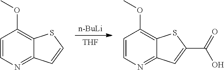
[n-BuLi].[THF].C1=CN=C2C(=C1OC)SC=C2.C1=CN=C2C(=C1OC)SC(C(O)=O)=C2
